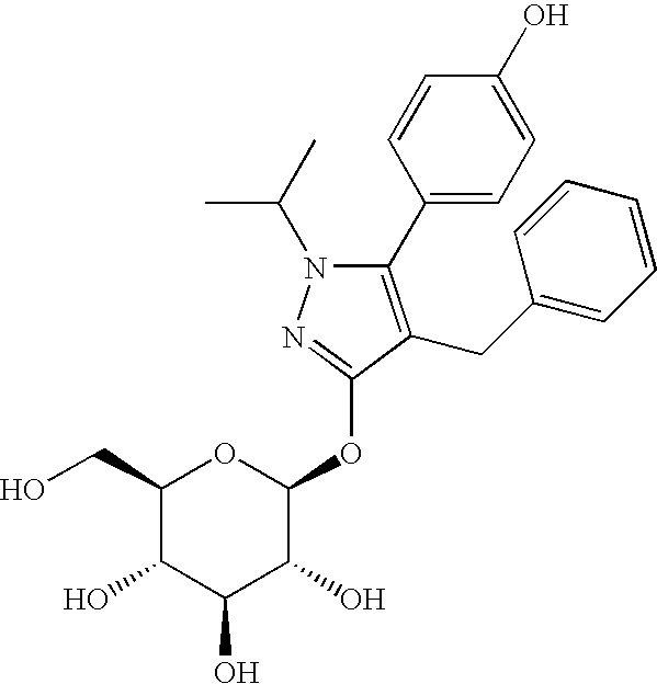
N1(C(C)C)C(C2=CC=C(O)C=C2)=C(CC2=CC=CC=C2)C(OC2OC(CO)C(O)C(O)C2O)=N1
